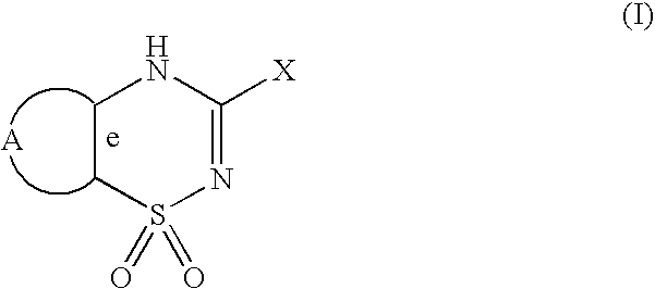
C1CS(=O)(=O)N=C([X])N1.[A]
